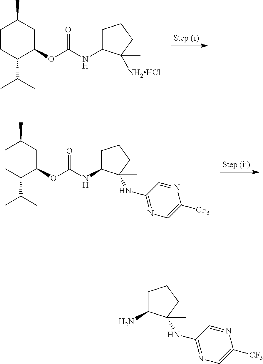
C1C(NC(OC2C(C(C)C)CCC(C)C2)=O)C(C)([NH2HCl])CC1.C1C(NC(=O)OC2C(C(C)C)CCC(C)C2)C(C)(NC2=NC=C([CF3])N=C2)CC1.C1C(N)C(C)(NC2=NC=C([CF3])N=C2)CC1
